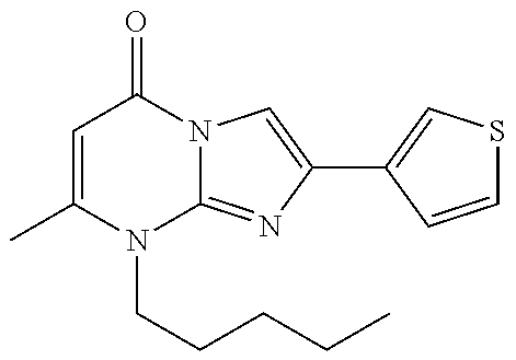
C1=C(C)N(CCCCC)C2=NC(C3=CSC=C3)=CN2C1=O
